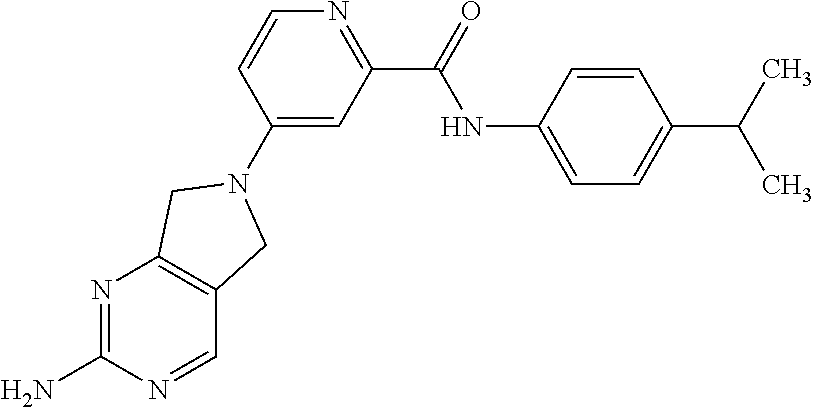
N1=C(N)N=CC2=C1CN(C1=CC(C(=O)NC3=CC=C(C(C)C)C=C3)=NC=C1)C2
